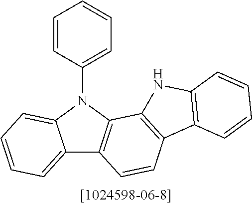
C1=CC(N2C3=CC=CC=C3C3=C2C2=C(C=C3)C3=C(N2)C=CC=C3)=CC=C1
